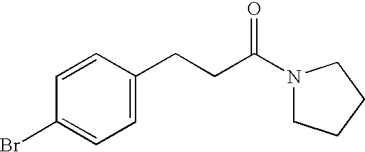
C1=CC(CCC(N2CCCC2)=O)=CC=C1Br
